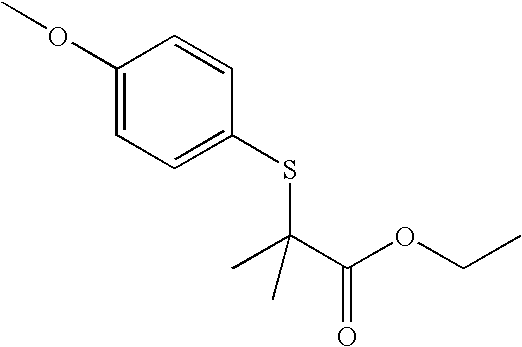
C1(OC)=CC=C(SC(C(OCC)=O)(C)C)C=C1
